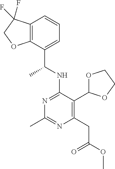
N1=C(NC(C)C2=CC=CC3=C2OCC3(F)F)C(C2OCCO2)=C(CC(=O)OC)N=C1C
